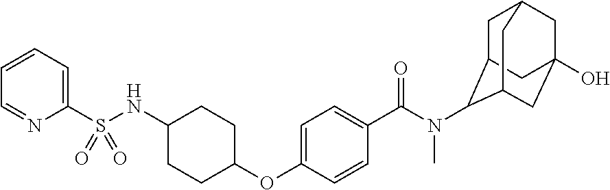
C1=CC(OC2CCC(NS(=O)(=O)C3=CC=CC=N3)CC2)=CC=C1C(=O)N(C)C1C2CC3CC(O)(CC1C3)C2
